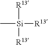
C[Si]([R13])([R13])[R13]
